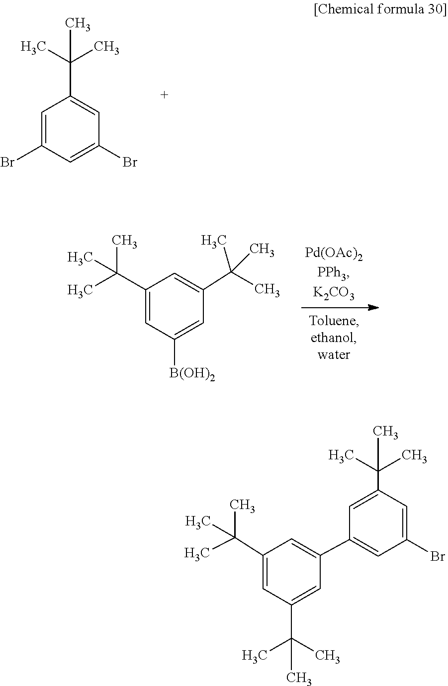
C1=C(Br)C=C(Br)C=C1C(C)(C)C.C1(C(C)(C)C)=CC([B(OH)2])=CC(C(C)(C)C)=C1.C1(C2=CC(C(C)(C)C)=CC(C(C)(C)C)=C2)=CC(Br)=CC(C(C)(C)C)=C1
